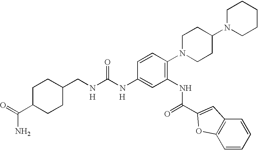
C(C1CCC(C(=O)N)CC1)NC(NC1=CC(NC(=O)C2=CC3=C(C=CC=C3)O2)=C(N2CCC(N3CCCCC3)CC2)C=C1)=O.[H].[H]
